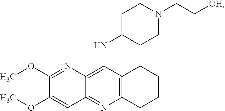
C12=C(N=C3C(=C1NC1CCN(CC[OH])CC1)N=C(OC)C(OC)=C3)CCCC2
